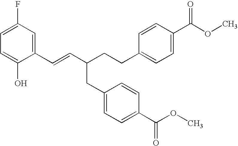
C(=CC(CCC1=CC=C(C(OC)=O)C=C1)CC1=CC=C(C(OC)=O)C=C1)C1=CC(F)=CC=C1O
